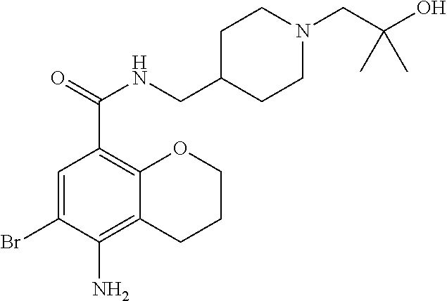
C1=C(Br)C(N)=C2C(=C1C(=O)NCC1CCN(CC(O)(C)C)CC1)OCCC2
